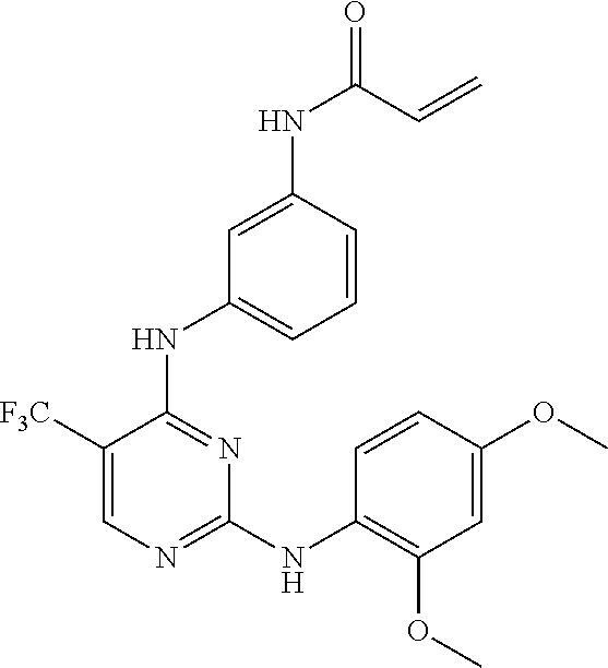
C1([F3C])=CN=C(NC2=C(OC)C=C(OC)C=C2)N=C1NC1=CC=CC(NC(C=C)=O)=C1
